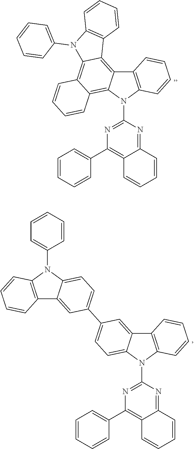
N1(C2=NC(C3=CC=CC=C3)=C3C(=N2)C=CC=C3)C2=C(C3=C4C(=C5C(=C13)C=CC=C5)N(C1=CC=CC=C1)C1=C4C=CC=C1)C=CC=C2.N1(C2=NC(C3=CC=CC=C3)=C3C(=N2)C=CC=C3)C2=C(C3=CC(C4=CC=C5N(C6=CC=CC=C6)C6=C(C5=C4)C=CC=C6)=CC=C13)C=CC=C2
